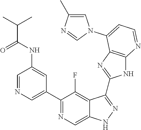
C1=NC=C(C2=NC=C3C(=C2F)C(C2=NC4=C(N2)N=CC=C4N2C=C(C)N=C2)=NN3)C=C1NC(C(C)C)=O
